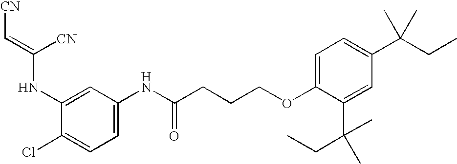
[CN]C=C([CN])NC1=CC(NC(CCCOC2=CC=C(C(CC)(C)C)C=C2C(CC)(C)C)=O)=CC=C1Cl
